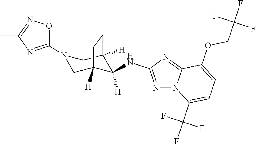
C1C2([H])C([H])(NC3=NN4C(=N3)C(OCC(F)(F)F)=CC=C4C(F)(F)F)C([H])(CN1C1=NC(C)=NO1)CC2
